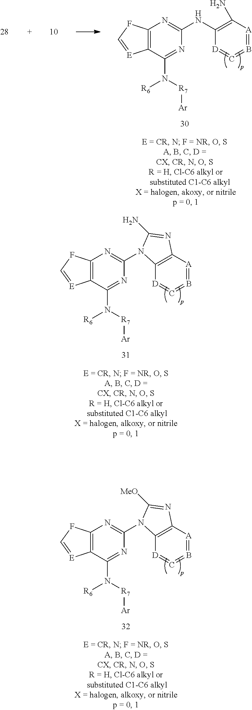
C12=C(N=C(N3C4=C([A]=B=C=[D]4)N=C3N)N=C1N([R7][Ar])[R6])FC=[E]2.C12=C(N=C(N3C4=C([A]=B=C=[D]4)N=C3[MeO])N=C1N([R7][Ar])[R6])FC=[E]2.C12=C(N=C(NC3=C(N)[A]=B=C=[D]3)N=C1N([R7][Ar])[R6])FC=[E]2
